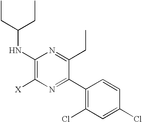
C1(NC(CC)CC)=C([X])N=C(C2=C(Cl)C=C(Cl)C=C2)C(CC)=N1
